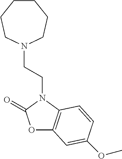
O1C2=C(N(CCN3CCCCCC3)C1=O)C=CC(OC)=C2
